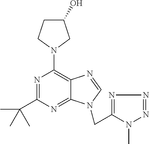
N1=C(C(C)(C)C)N=C2C(=C1N1CC(O)CC1)N=CN2CC1=NN=NN1C
